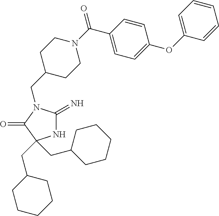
N1C(=N)N(CC2CCN(C(=O)C3=CC=C(OC4=CC=CC=C4)C=C3)CC2)C(=O)C1(CC1CCCCC1)CC1CCCCC1
